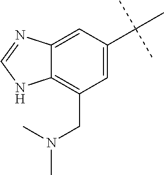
C12=CC(C(C)(C)C)=CC(CN(C)C)=C1NC=N2
